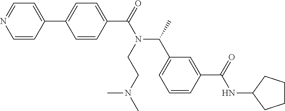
C1=CC(C2=CC=C(C(N(C(C3=CC=CC(C(NC4CCCC4)=O)=C3)C)CCN(C)C)=O)C=C2)=CC=N1
